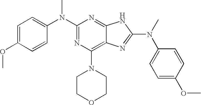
C1=C(OC)C=CC(N(C2=NC(N3CCOCC3)=C3C(=N2)NC(N(C2=CC=C(OC)C=C2)C)=N3)C)=C1
